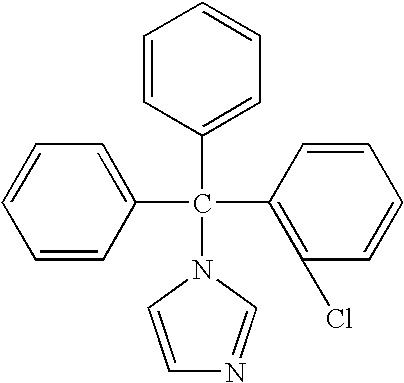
C1(C(C2=CC=CC=C2)(C2=C(Cl)C=CC=C2)N2C=CN=C2)=CC=CC=C1
